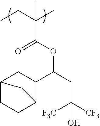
C(C(C)(C)C(OC(CC([CF3])([F3C])O)C1CC2CCC1C2)=O)C
